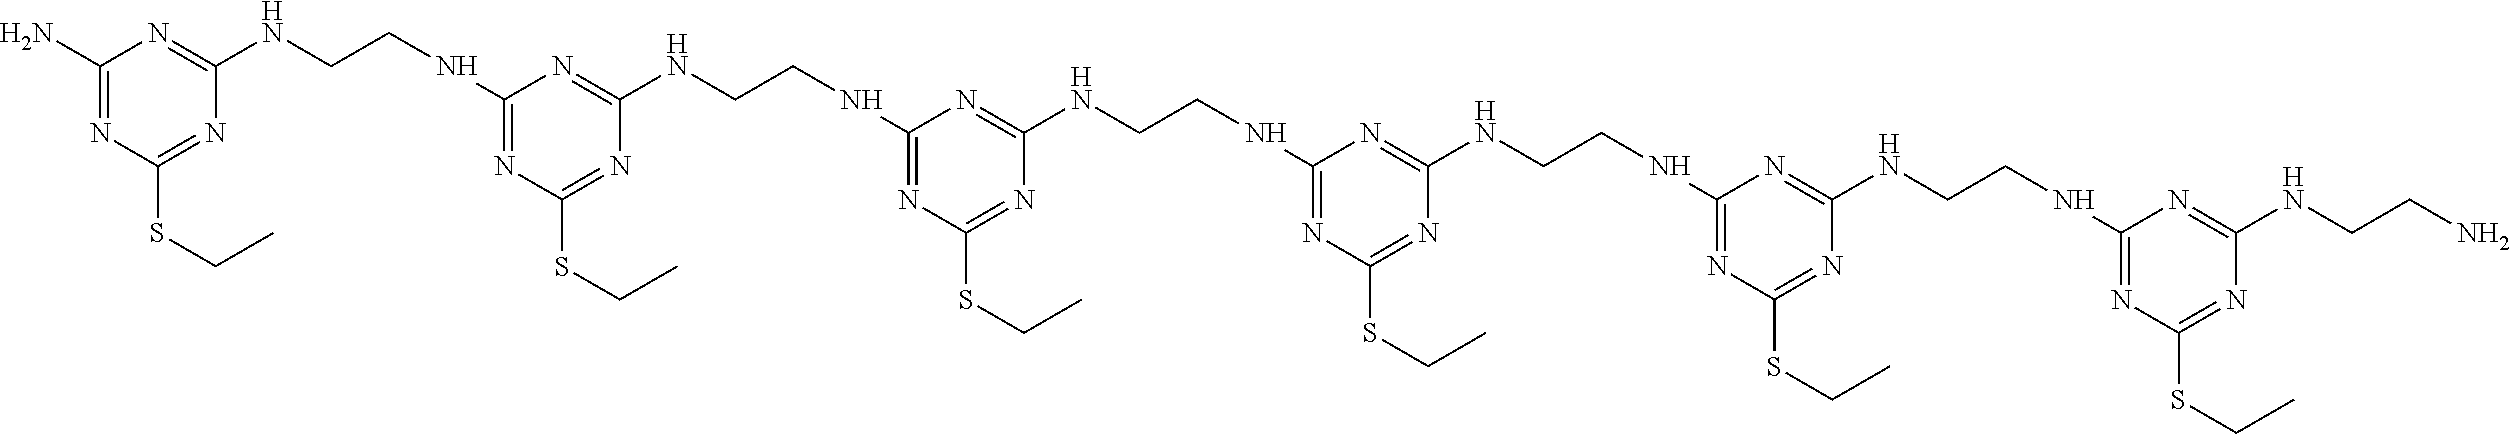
C1(N)=NC(SCC)=NC(NCCNC2=NC(SCC)=NC(NCCNC3=NC(SCC)=NC(NCCNC4=NC(SCC)=NC(NCCNC5=NC(SCC)=NC(NCCNC6=NC(SCC)=NC(NCCN)=N6)=N5)=N4)=N3)=N2)=N1
